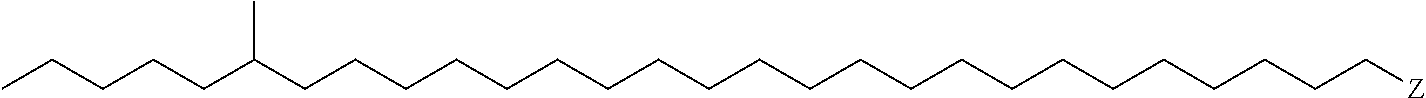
C(CCCCCCCCCCCCCCCCCCC[Z])CCC(CCCCC)C
